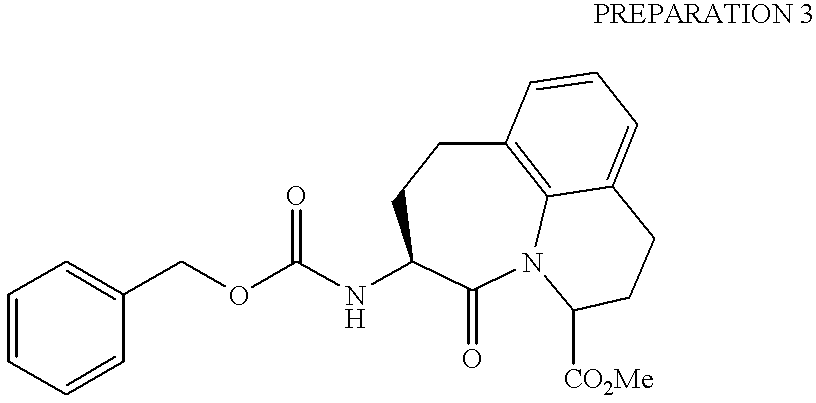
C1=CC=CC(COC(NC2CCC3=C4N(C2=O)C([CO2Me])CCC4=CC=C3)=O)=C1
